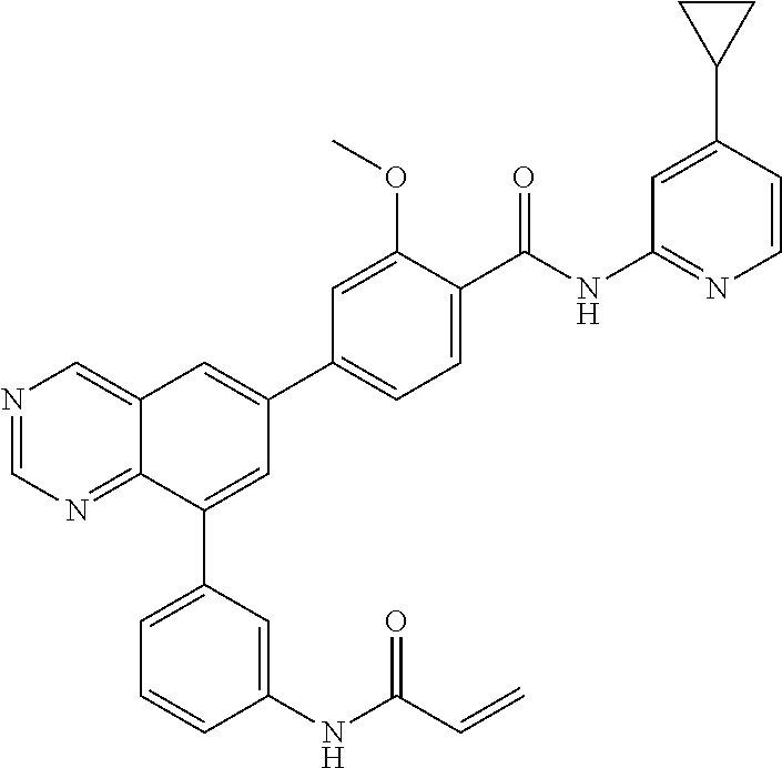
N1=CN=C2C(=C1)C=C(C1=CC=C(C(NC3=NC=CC(C4CC4)=C3)=O)C(OC)=C1)C=C2C1=CC=CC(NC(C=C)=O)=C1
